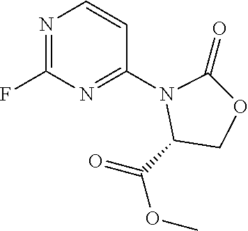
O=C(C1COC(=O)N1C1=NC(F)=NC=C1)OC
